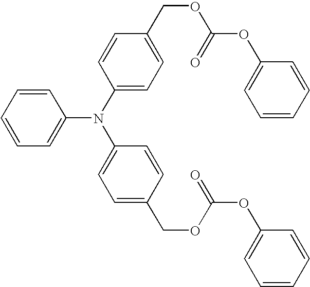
C1=CC=CC=C1N(C1=CC=C(COC(OC2=CC=CC=C2)=O)C=C1)C1=CC=C(COC(=O)OC2=CC=CC=C2)C=C1
